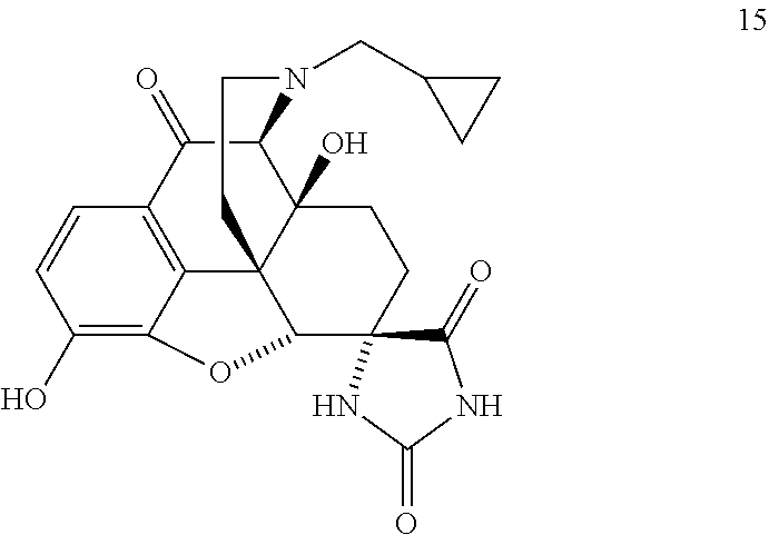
C1(O)=C2C3=C(C=C1)C(=O)C1C4(O)C3(C(C3(CC4)C(=O)NC(=O)N3)O2)CCN1CC1CC1
